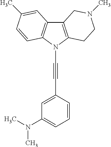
C12=C(N(C#CC3=CC(N(C)C)=CC=C3)C3=C1C=C(C)C=C3)CCN(C)C2
